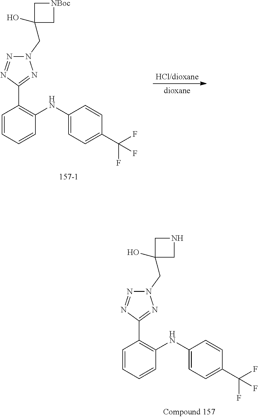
C1=CC=CC(NC2=CC=C(C(F)(F)F)C=C2)=C1C1=NN(CC2(O)CNC2)N=N1.C1=CC=CC(NC2=CC=C(C(F)(F)F)C=C2)=C1C1=NN(CC2(O)C[NBoc]C2)N=N1
